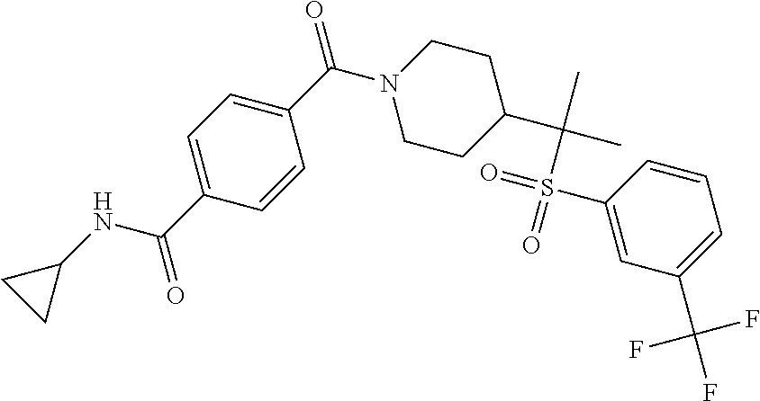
C1=C(C(NC2CC2)=O)C=CC(C(=O)N2CCC(C(C)(C)S(=O)(=O)C3=CC(C(F)(F)F)=CC=C3)CC2)=C1
